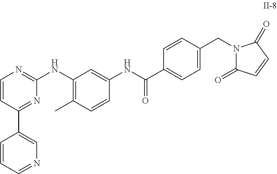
C1=CC(C2=CN=CC=C2)=NC(NC2=C(C)C=CC(NC(C3=CC=C(CN4C(=O)C=CC4=O)C=C3)=O)=C2)=N1
